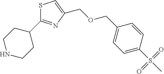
N1CCC(C2=NC(COCC3=CC=C(S(=O)(=O)C)C=C3)=CS2)CC1
